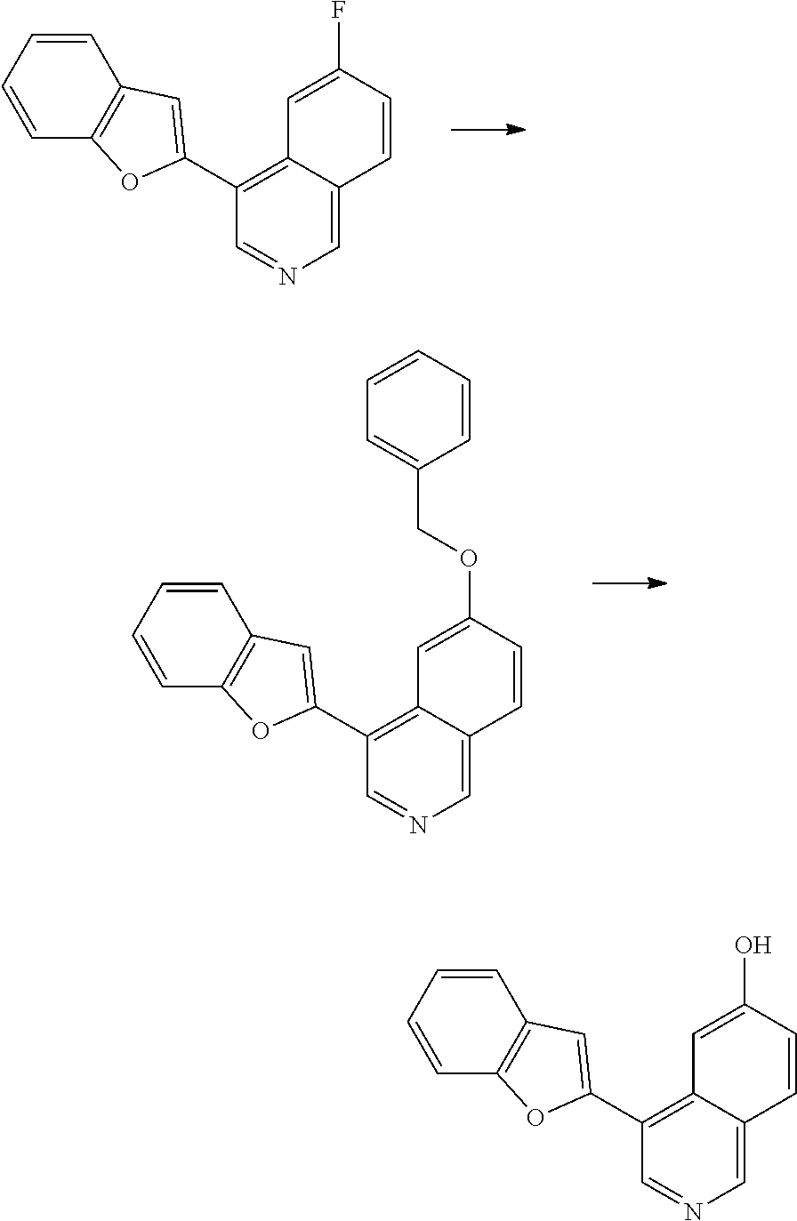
C1=NC=C2C(=C1C1=CC3=C(O1)C=CC=C3)C=C(F)C=C2.C1=NC=C2C(=C1C1=CC3=C(O1)C=CC=C3)C=C(O)C=C2.C1=NC=C2C(=C1C1=CC3=C(O1)C=CC=C3)C=C(OCC1=CC=CC=C1)C=C2
